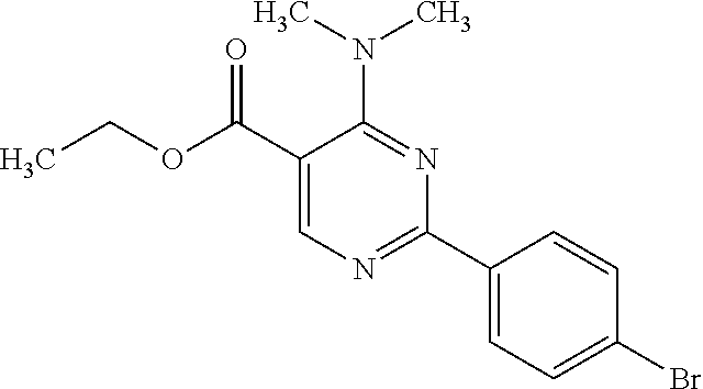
N(C1=NC(C2=CC=C(Br)C=C2)=NC=C1C(OCC)=O)(C)C
